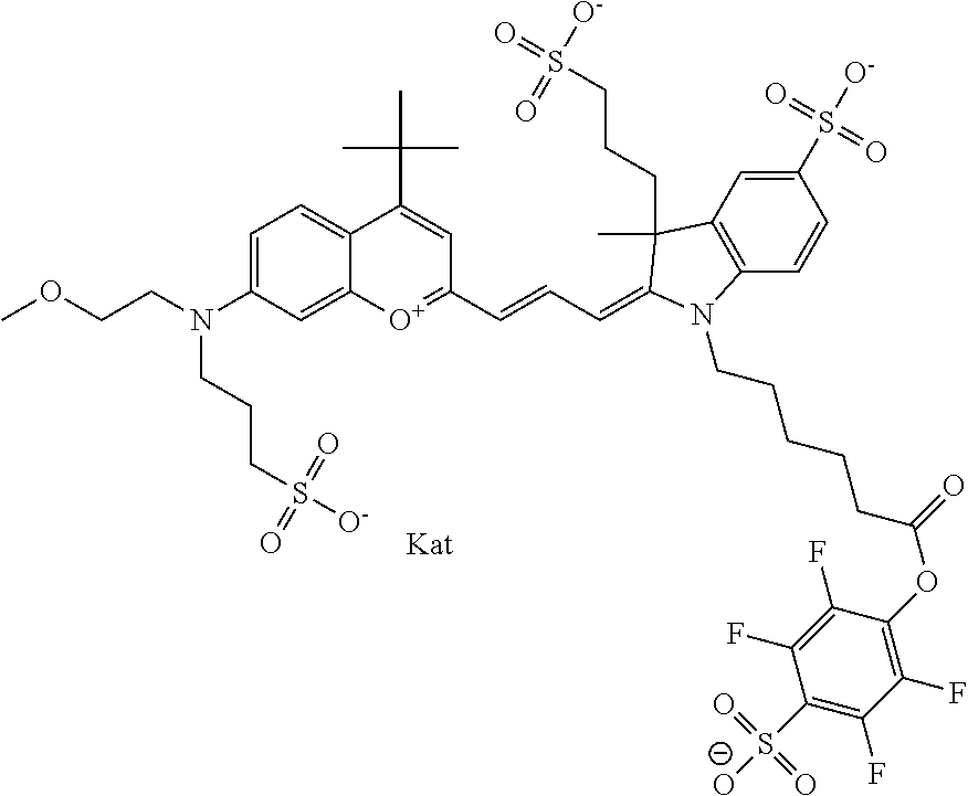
[Kat].C1(S([O-])(=O)=O)=CC2=C(C=C1)N(CCCCCC(OC1=C(F)C(F)=C(S([O-])(=O)=O)C(F)=C1F)=O)C(=CC=CC1=[O+]C3=CC(N(CCOC)CCCS([O-])(=O)=O)=CC=C3C(C(C)(C)C)=C1)C2(C)CCCS(=O)([O-])=O
